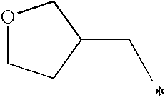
C(C)C1CCOC1
